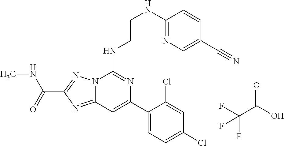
C12=NC(C(=O)NC)=NN1C(NCCNC1=NC=C(C#N)C=C1)=NC(C1=CC=C(Cl)C=C1Cl)=C2.C(C(O)=O)(F)(F)F
